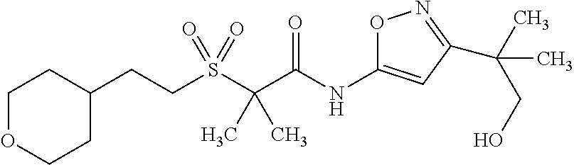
C(C(=O)NC1=CC(C(C)(CO)C)=NO1)(C)(C)S(CCC1CCOCC1)(=O)=O
